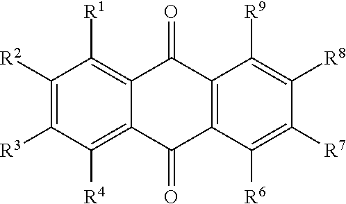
C1([R2])=C([R3])C([R4])=C2C(=C1[R1])C(=O)C1=C(C2=O)C([R6])=C([R7])C([R8])=C1[R9]
